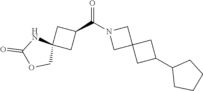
C1(C2CC3(C2)CN(C(C2CC4(C2)NC(=O)OC4)=O)C3)CCCC1
